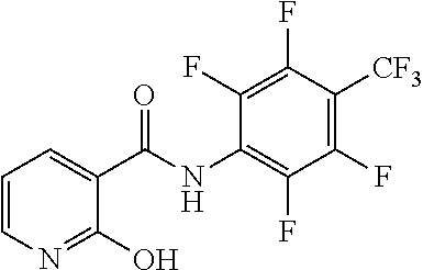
C1=CN=C(O)C(C(NC2=C(F)C(F)=C([CF3])C(F)=C2F)=O)=C1
